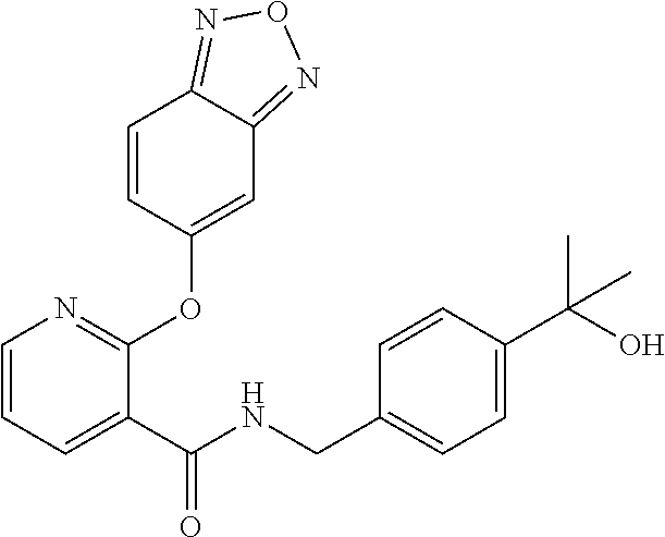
C1=CC=C(C(NCC2=CC=C(C(O)(C)C)C=C2)=O)C(OC2=CC3=NON=C3C=C2)=N1
